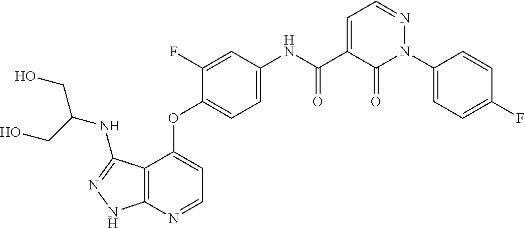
C12=C(N=CC=C1OC1=CC=C(NC(C3=CC=NN(C4=CC=C(F)C=C4)C3=O)=O)C=C1F)NN=C2NC(CO)CO
